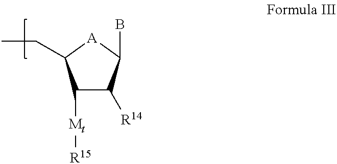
C1([Mt][R15])C([R14])C(B)[A]C1CC
